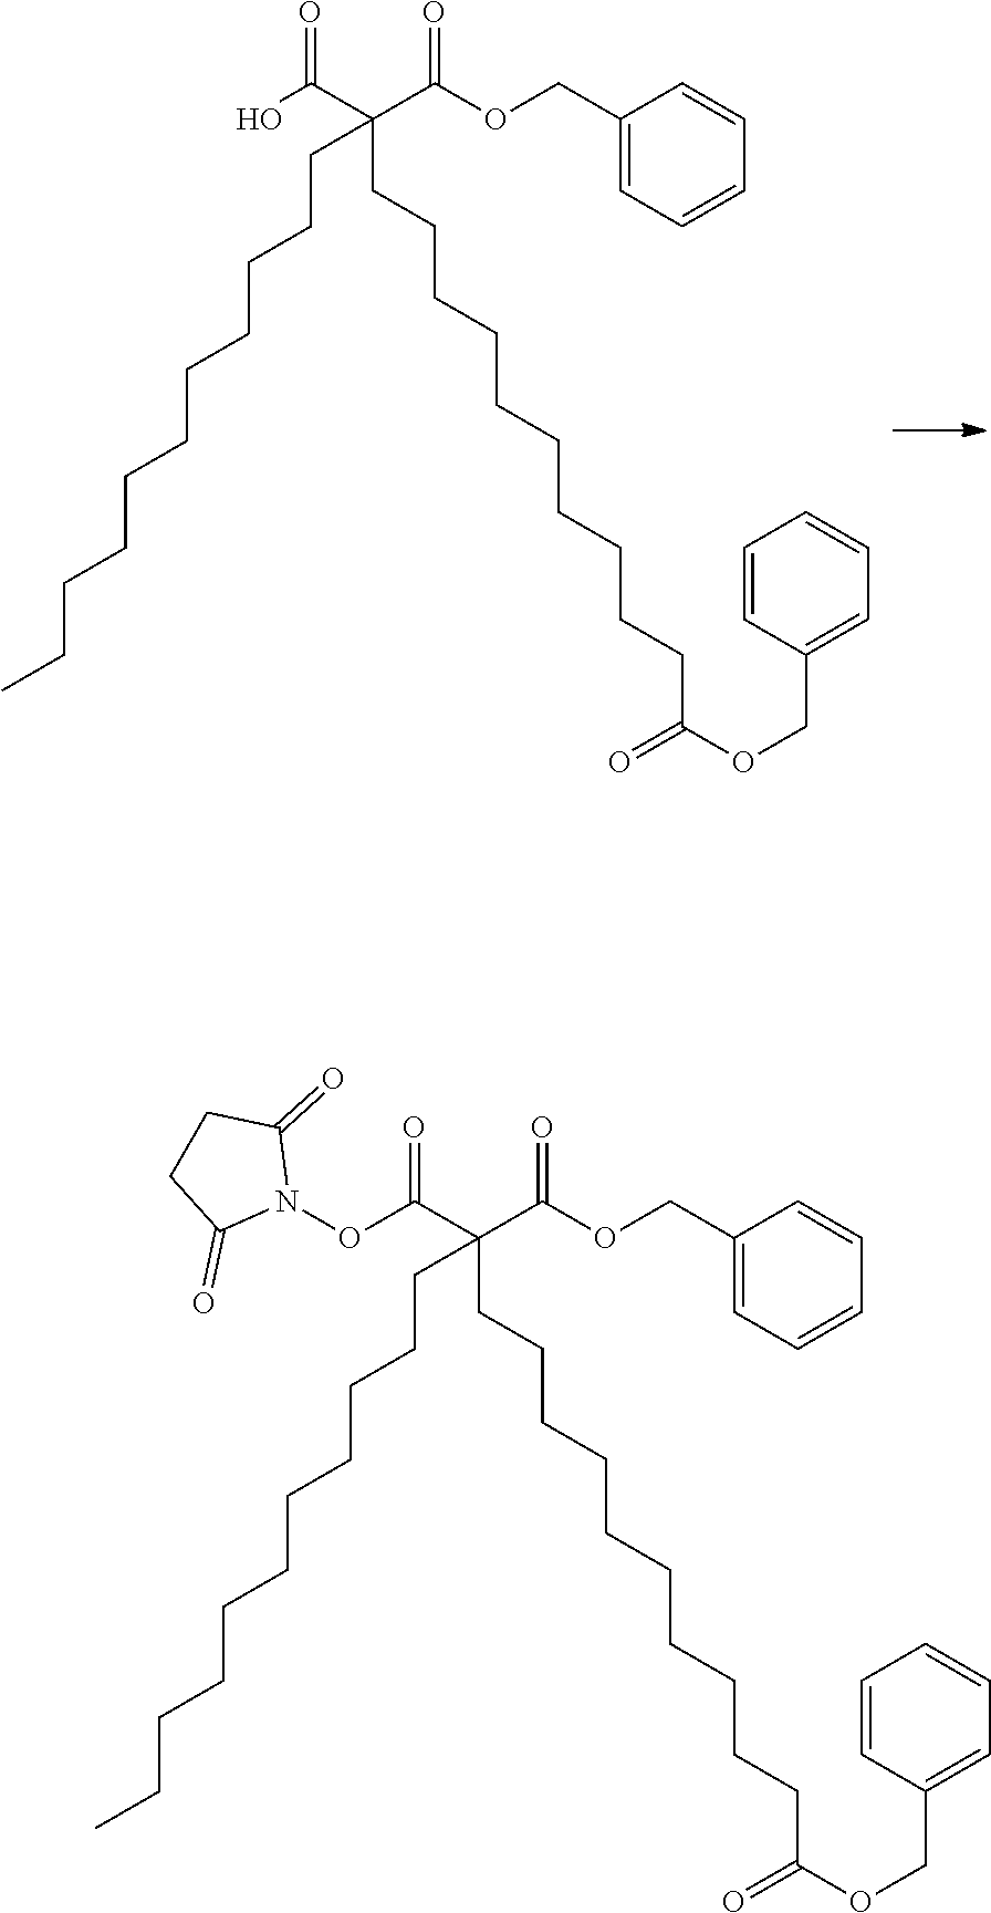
OC(C(C(OCC1=CC=CC=C1)=O)(CCCCCCCCCCC)CCCCCCCCCCC(OCC1=CC=CC=C1)=O)=O.O(C(C(C(OCC1=CC=CC=C1)=O)(CCCCCCCCCCC)CCCCCCCCCCC(OCC1=CC=CC=C1)=O)=O)N1C(=O)CCC1=O
